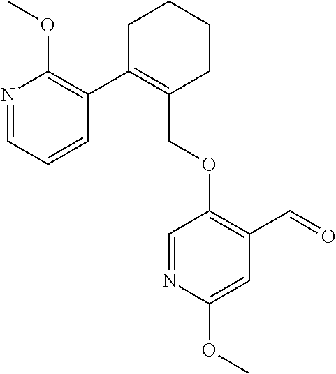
C1C(C2=C(OC)N=CC=C2)=C(COC2=C(C=O)C=C(OC)N=C2)CCC1
